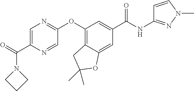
C1(OC2=NC=C(C(=O)N3CCC3)N=C2)=C2C(=CC(C(=O)NC3=NN(C)C=C3)=C1)OC(C)(C)C2
